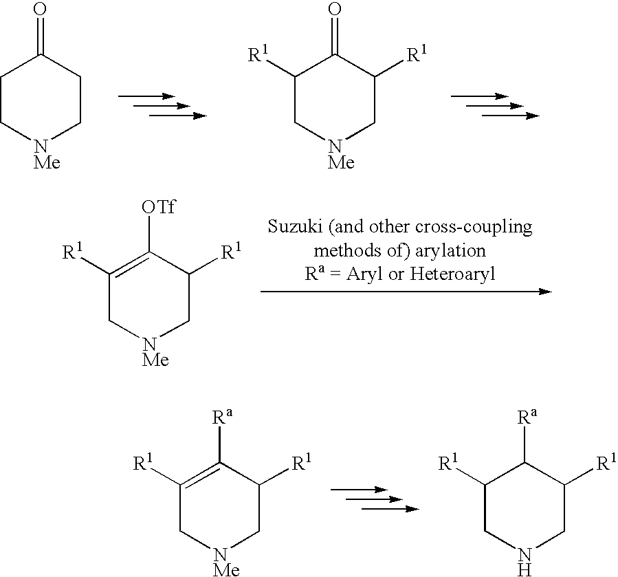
C1C[NMe]CCC1=O.C1([R1])C[NMe]CC([R1])C1=O.C1([R1])=C([OTf])C([R1])C[NMe]C1.C1([R1])=C([Ra])C([R1])C[NMe]C1.C1([R1])CNCC([R1])C1[Ra]
